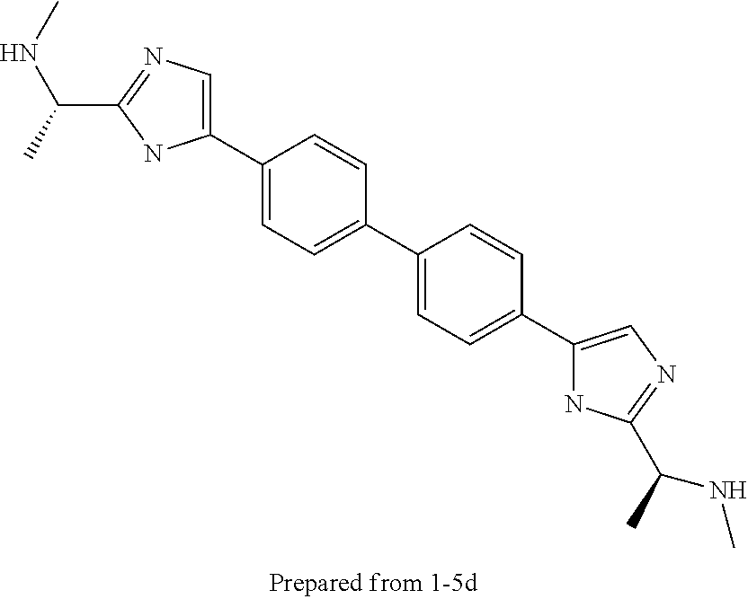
C1(C2=CC=C(C3=CC=C(C4=CN=C(C(C)NC)N4)C=C3)C=C2)=CN=C(C(NC)C)N1
